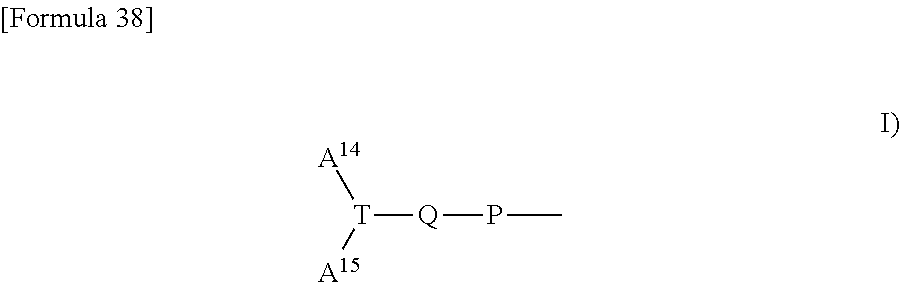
[A14][T]([A15])[Q]PC
